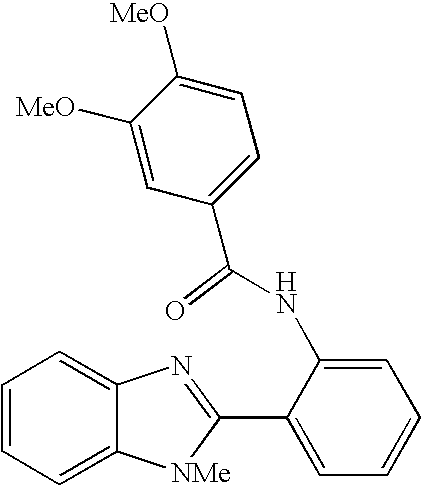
C12=CC=CC=C1N=C(C1=CC=CC=C1NC(C1=CC=C([MeO])C([MeO])=C1)=O)[NMe]2
